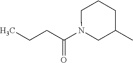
C(C(N1CCCC(C)C1)=O)CC
